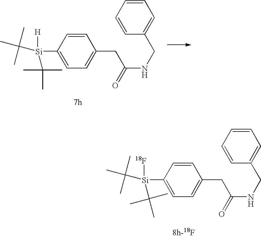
C1=CC(CC(NCC2=CC=CC=C2)=O)=CC=C1[Si]([H])(C(C)(C)C)C(C)(C)C.C1=CC(CC(NCC2=CC=CC=C2)=O)=CC=C1[Si]([18F])(C(C)(C)C)C(C)(C)C
